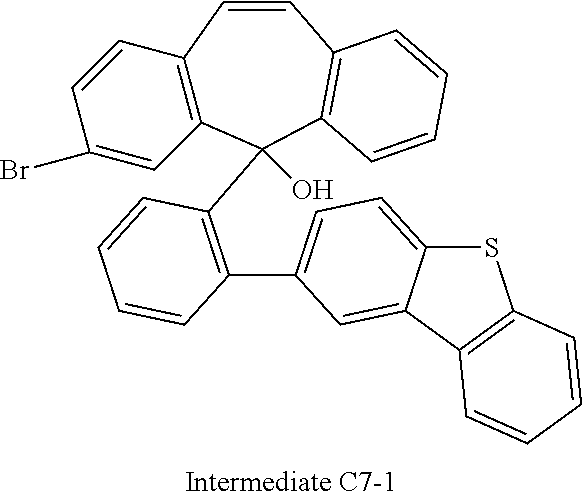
C1=CC2=C(C=C1Br)C(C1=C(C3=CC=C4C(=C3)C3=C(S4)C=CC=C3)C=CC=C1)(O)C1=C(C=C2)C=CC=C1
